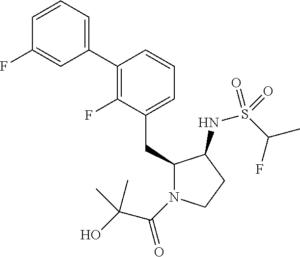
C1(CC2=CC=CC(C3=CC=CC(F)=C3)=C2F)N(C(C(O)(C)C)=O)CCC1NS(C(C)F)(=O)=O
